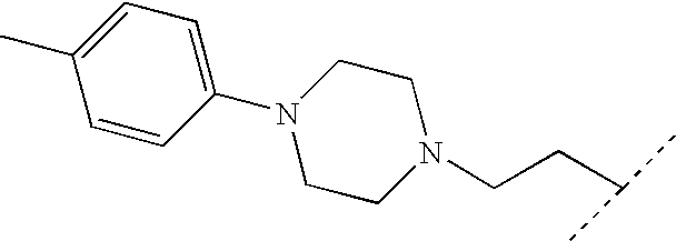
C1=CC(N2CCN(CCC(C)C)CC2)=CC=C1C
